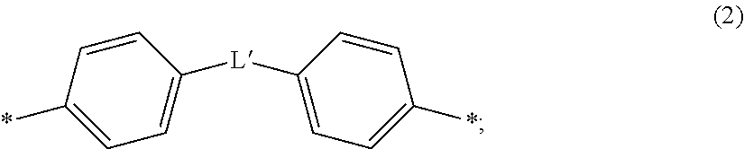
C1=CC(*)=CC=C1[L]C1=CC=C(*)C=C1
